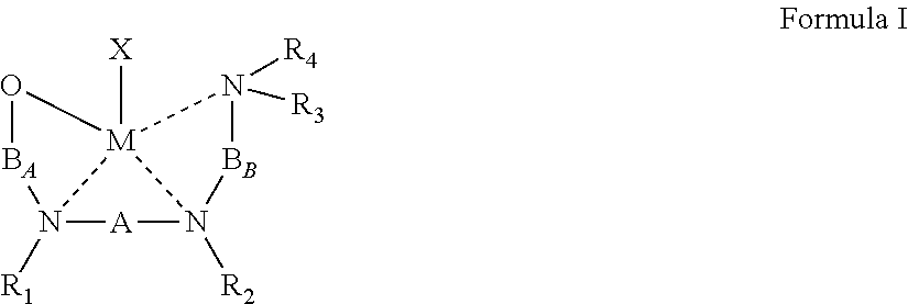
N12([R1])[A]N3([R2])[BB]N([R3])([R4])[M]13([X])O[BA]2
